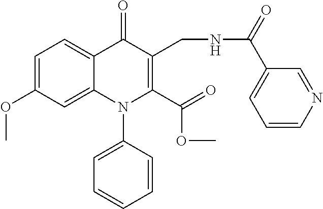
C1=C(OC)C=C2C(=C1)C(=O)C(CNC(C1=CC=CN=C1)=O)=C(C(=O)OC)N2C1=CC=CC=C1
